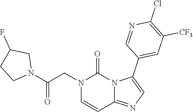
N1(CC(N2CC(F)CC2)=O)C=CC2=NC=C(C3=CC([CF3])=C(Cl)N=C3)N2C1=O
